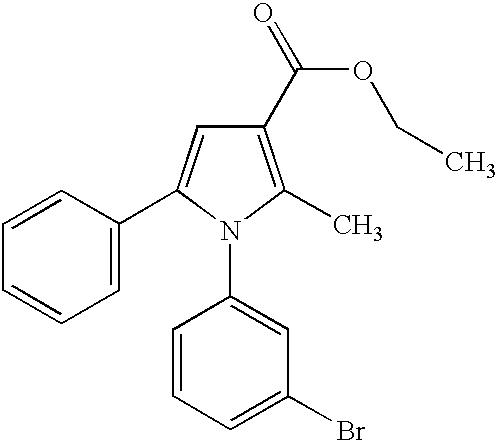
C1(C(=O)OCC)=C(C)N(C2=CC(Br)=CC=C2)C(C2=CC=CC=C2)=C1
